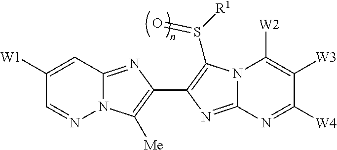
C1([W1])=CC2=NC(C3=C(S([R1])=O)N4C(=N3)N=C([W4])C([W3])=C4[W2])=C([Me])N2N=C1
